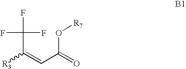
[R3]C(=CC(=O)O[R7])C(F)(F)F
